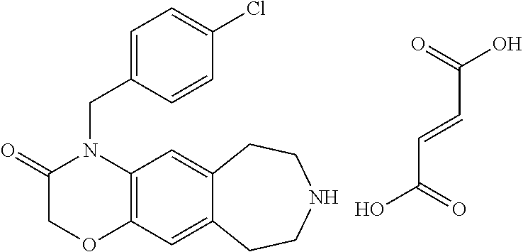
C12=C(C=C3C(=C1)CCNCC3)OCC(=O)N2CC1=CC=C(Cl)C=C1.C(C(=O)O)=CC(O)=O
